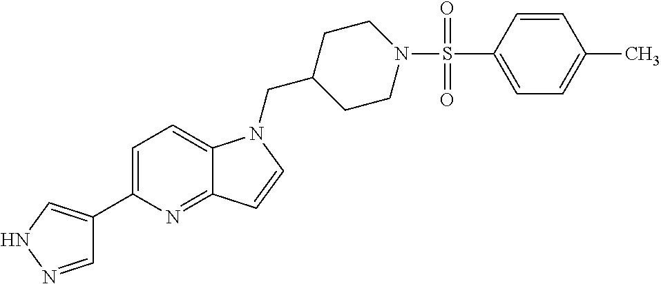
C1=NNC=C1C1=CC=C2C(=N1)C=CN2CC1CCN(S(C2=CC=C(C)C=C2)(=O)=O)CC1
